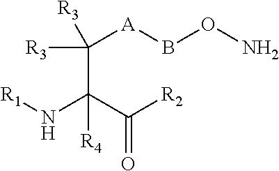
C(C(C([R2])=O)(N[R1])[R4])([A]BON)([R3])[R3]
